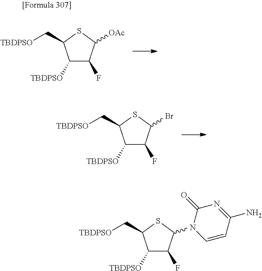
C1([TBDPSO])C(F)C([OAc])SC1C[TBDPSO].C1([TBDPSO])C(F)C(Br)SC1C[TBDPSO].C1([TBDPSO])C(F)C(N2C=CC(N)=NC2=O)SC1C[TBDPSO]
